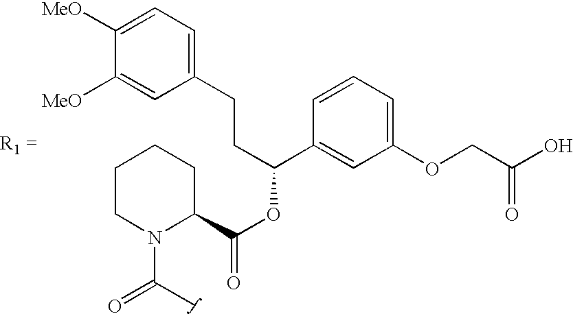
C1([MeO])=CC=C(CCC(OC(=O)C2CCCCN2C(C)=O)C2=CC(OCC(O)=O)=CC=C2)C=C1[MeO]
